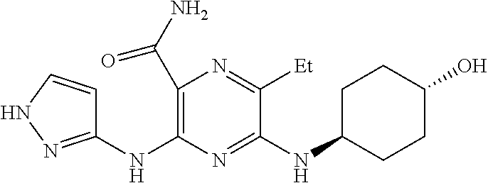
N(C1=NC(NC2=NNC=C2)=C(C(N)=O)N=C1[Et])C1CCC(O)CC1
